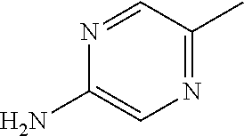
N1=CC(C)=NC=C1N
